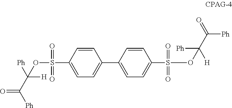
C1=CC(S(OC(C(=O)[Ph])([Ph])[H])(=O)=O)=CC=C1C1=CC=C(S(OC(C(=O)[Ph])([Ph])[H])(=O)=O)C=C1
